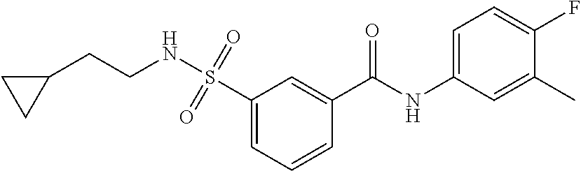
C1(S(=O)(=O)NCCC2CC2)=CC=CC(C(NC2=CC=C(F)C(C)=C2)=O)=C1
